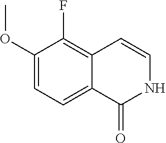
C1(OC)=CC=C2C(=C1F)C=CNC2=O
